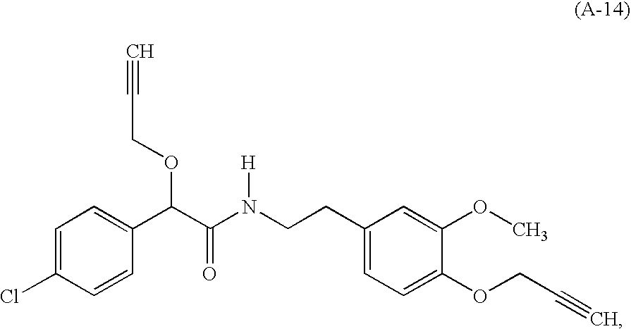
ClC1=CC=C(C(C(=O)N(CCC2=CC=C(OCC#C)C(OC)=C2)[H])OCC#C)C=C1
